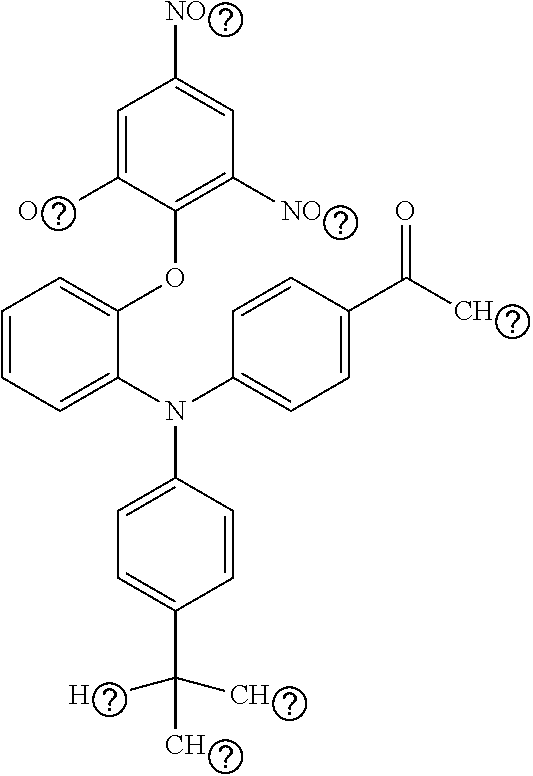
C1=C([O2N])C(OC2=CC=CC=C2N(C2=CC=C(C(C)=O)C=C2)C2=CC=C(C(C)(C)C)C=C2)=C([NO2])C=C1[NO2]
